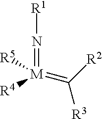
[R1]N=[M](=C([R3])[R2])([R4])[R5]
